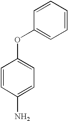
C1=CC(N)=CC=C1OC1=CC=CC=C1
